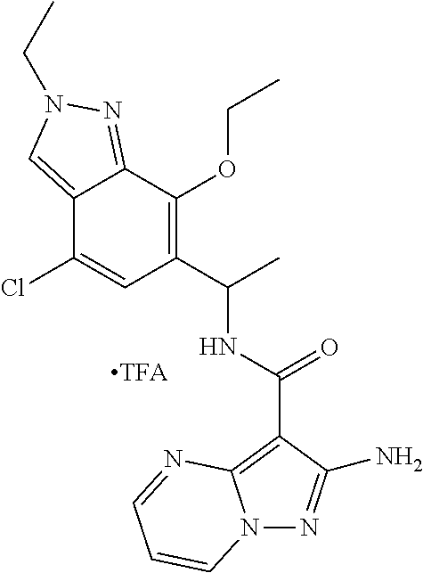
C12=CN(CC)N=C1C(OCC)=C(C(C)NC(C1=C3N(N=C1N)C=CC=N3)=O)C=C2Cl
